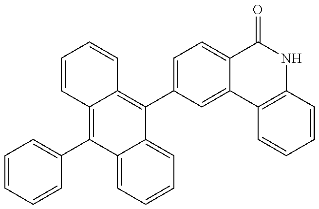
C1=CC=CC(C2=C3C(=C(C4=CC=C5C(=C4)C4=C(NC5=O)C=CC=C4)C4=CC=CC=C24)C=CC=C3)=C1
